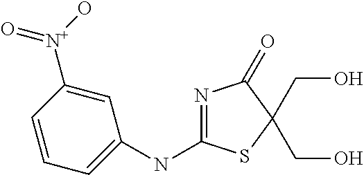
C1=C(NC2=NC(=O)C(CO)(CO)S2)C=C([N+](O)=O)C=C1
